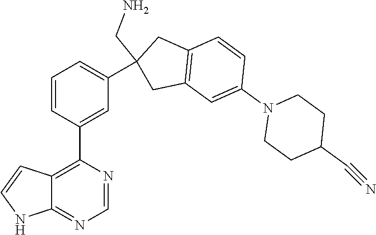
C1=CC(C2=C3C(=NC=N2)NC=C3)=CC(C2(CN)CC3=C(C2)C=CC(N2CCC(C#N)CC2)=C3)=C1
